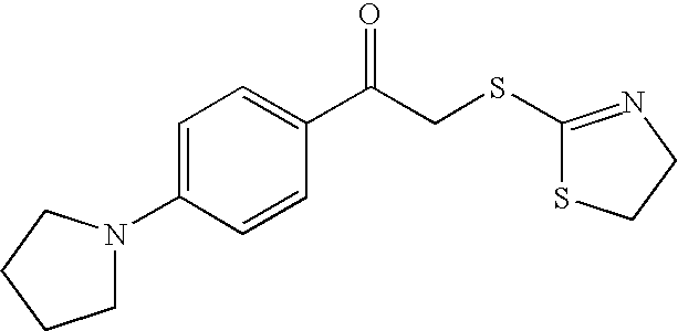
C1=C(N2CCCC2)C=CC(C(CSC2=NCCS2)=O)=C1
